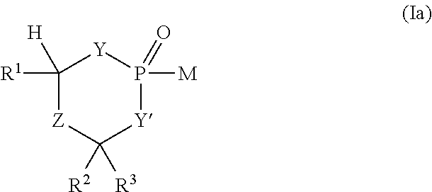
C1([R1])([H])[Z]C([R2])([R3])[Y]P([M])(=O)[Y]1
